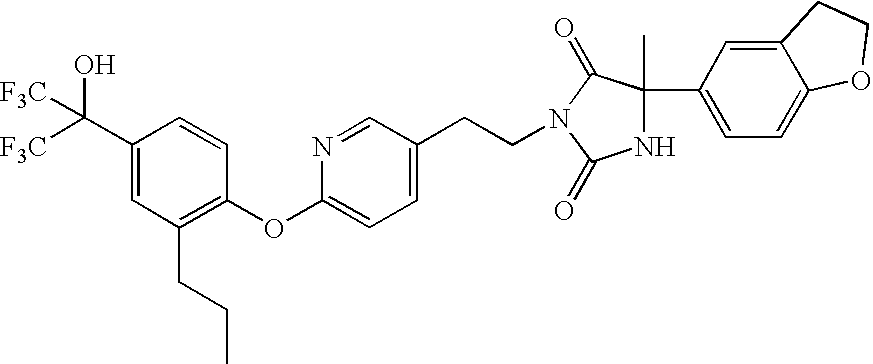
C1(C([F3C])([F3C])O)=CC(CCC)=C(OC2=CC=C(CCN3C(=O)C(C4=CC=C5C(=C4)CCO5)(C)NC3=O)C=N2)C=C1
